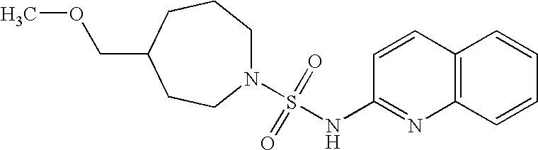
C(OC)C1CCN(S(=O)(=O)NC2=NC3=C(C=C2)C=CC=C3)CCC1
